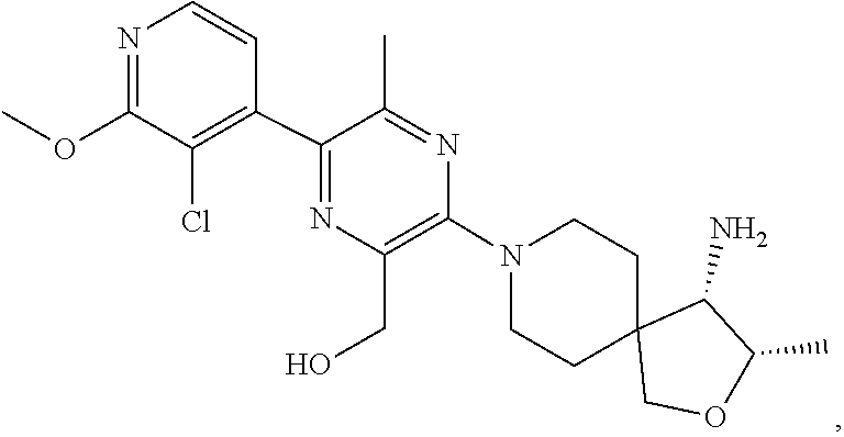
C1CN(C2=C(CO)N=C(C3=C(Cl)C(OC)=NC=C3)C(C)=N2)CCC12COC(C)C2N
